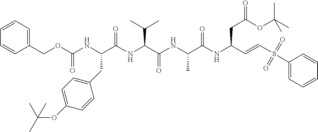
N(C(C(NC(C(NC(C=CS(C1=CC=CC=C1)(=O)=O)CC(=O)OC(C)(C)C)=O)C)=O)C(C)C)C(C(NC(OCC1=CC=CC=C1)=O)CC1=CC=C(OC(C)(C)C)C=C1)=O
